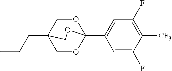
O1CC2(CCC)COC1(C1=CC(F)=C([CF3])C(F)=C1)OC2
